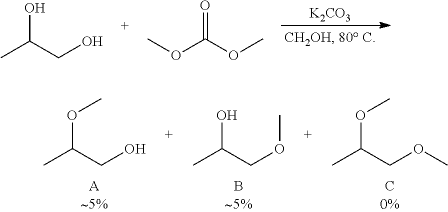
[K2CO3].CC(CO)O.C(OC)(=O)OC.CC(CO)OC.CC(COC)O.CC(COC)OC
